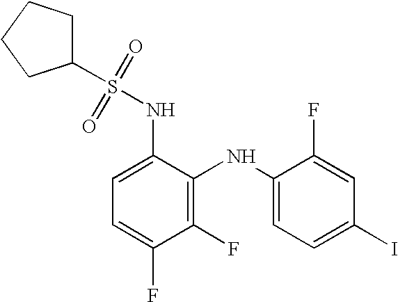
C1(F)=C(NC2=CC=C(I)C=C2F)C(NS(C2CCCC2)(=O)=O)=CC=C1F
